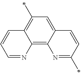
C12=C3C(=CC(C)=C1C=CC=N2)C=CC(C)=N3
